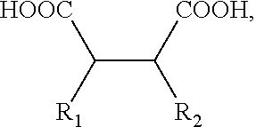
[R1]C(C([COOH])[R2])[HOOC]
